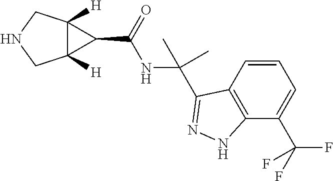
C12([H])C([H])(CNC1)C2C(=O)NC(C)(C)C1=NNC2=C1C=CC=C2C(F)(F)F
